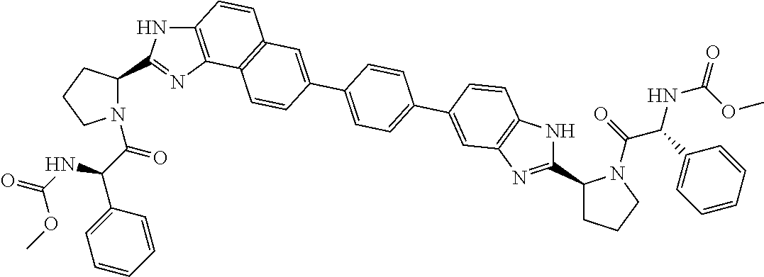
C12=C(N=C(C3N(C(C(NC(OC)=O)C4=CC=CC=C4)=O)CCC3)N1)C1=C(C=C2)C=C(C2=CC=C(C3=CC4=C(NC(C5CCCN5C(=O)C(C5=CC=CC=C5)NC(=O)OC)=N4)C=C3)C=C2)C=C1
